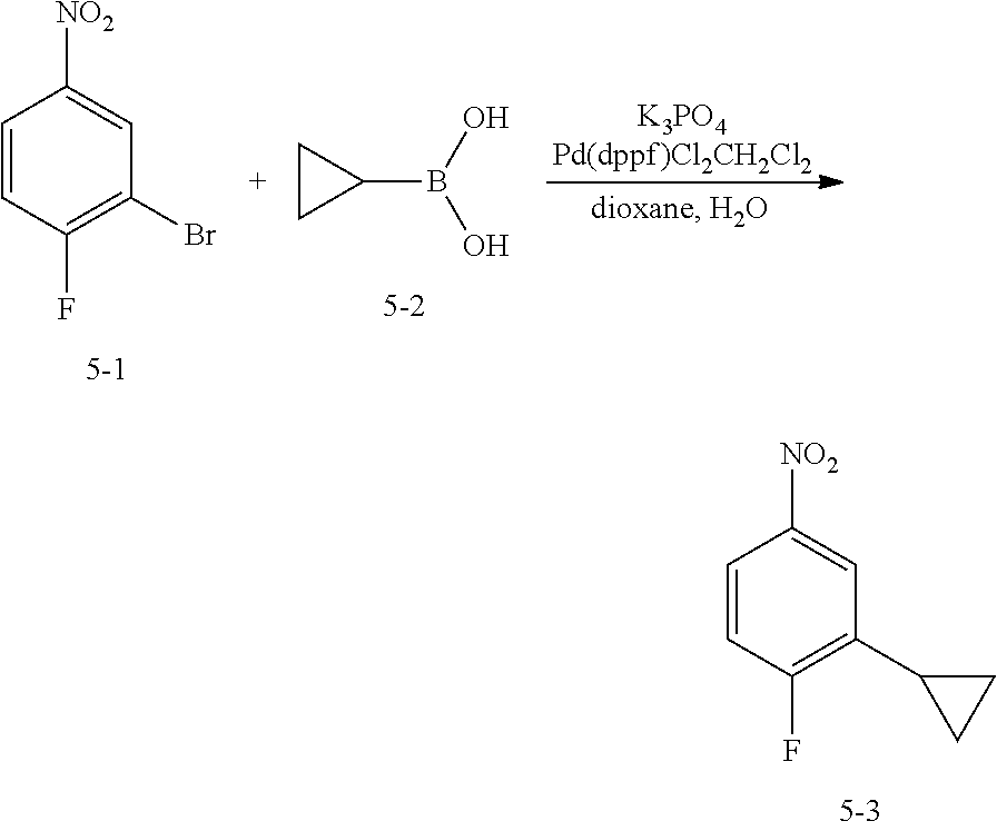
C1=CC(F)=C(Br)C=C1[NO2].C1CC1B(O)O.C1=CC(F)=C(C2CC2)C=C1[NO2]
